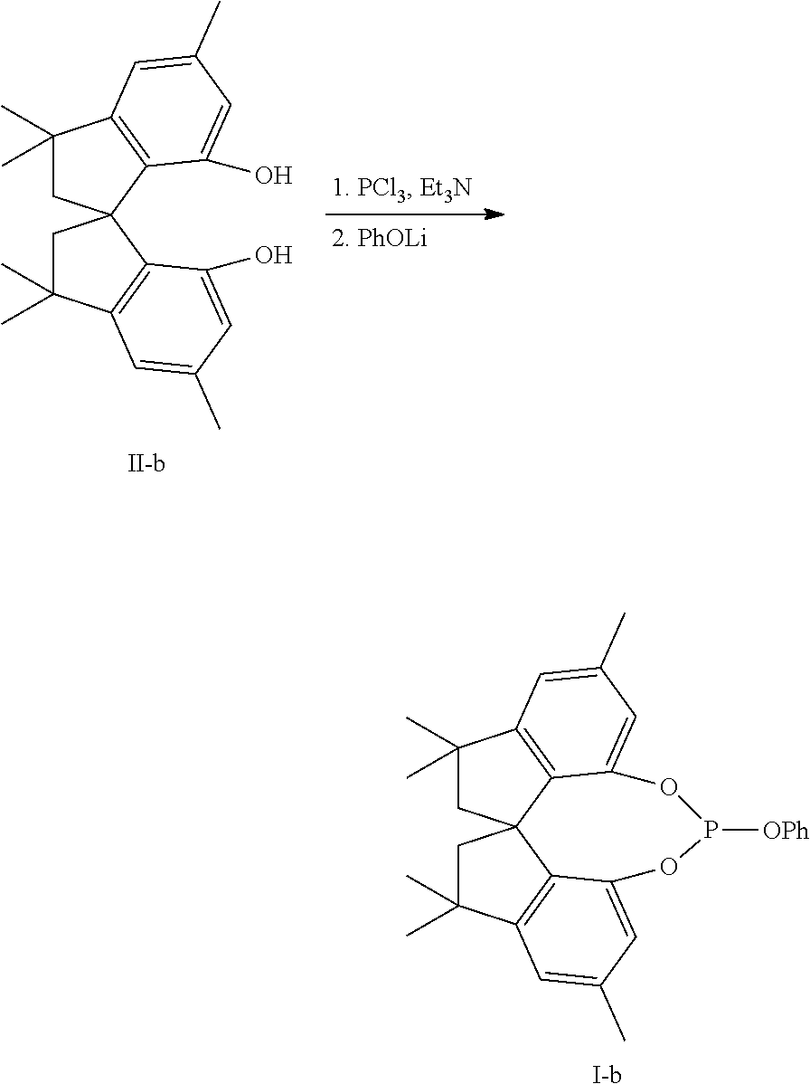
C1(C)(C)CC2(C3=C1C=C(C)C=C3O)CC(C)(C)C1=C2C(O)=CC(C)=C1.[II-b].[I-b].C1(C)(C)CC23C4=C1C=C(C)C=C4OP([OPh])OC1=CC(C)=CC(=C21)C(C)(C)C3
